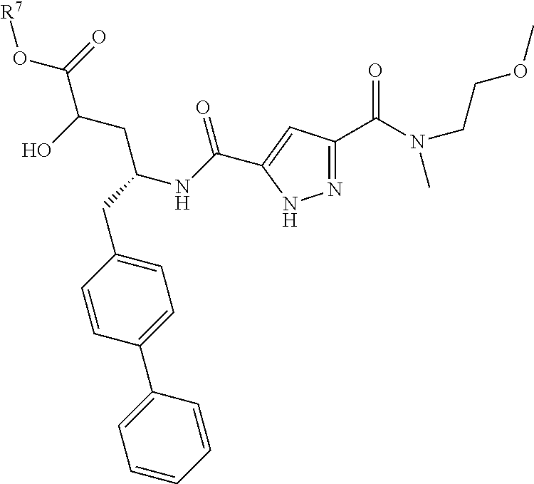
N1=C(C(N(CCOC)C)=O)C=C(C(NC(CC2=CC=C(C3=CC=CC=C3)C=C2)CC(C(O[R7])=O)O)=O)N1
